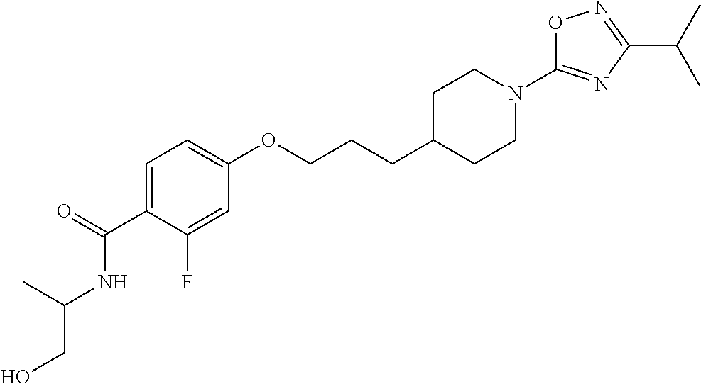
C1=C(C(=O)NC(CO)C)C(F)=CC(OCCCC2CCN(C3=NC(C(C)C)=NO3)CC2)=C1
